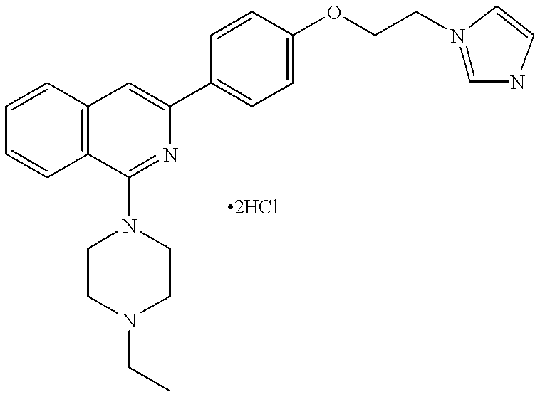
C1=CC2=C(C=C1)C=C(C1=CC=C(OCCN3=CNC=C3)C=C1)N=C2N1CCN(CC)CC1
